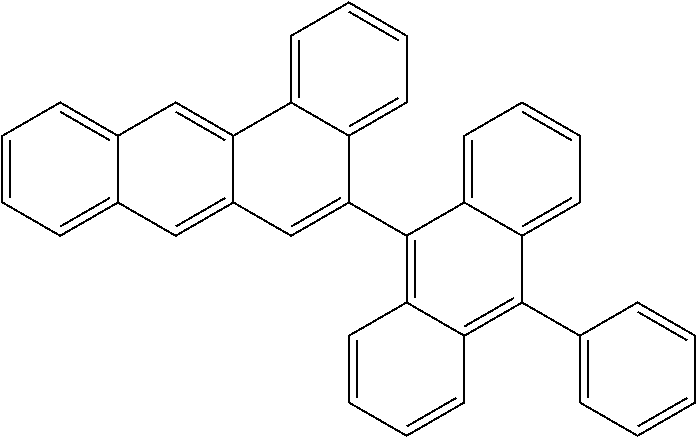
C1=CC=C2C(=C1)C=C1C(=C2)C=C(C2=C3C(=C(C4=CC=CC=C4)C4=CC=CC=C24)C=CC=C3)C2=CC=CC=C12
